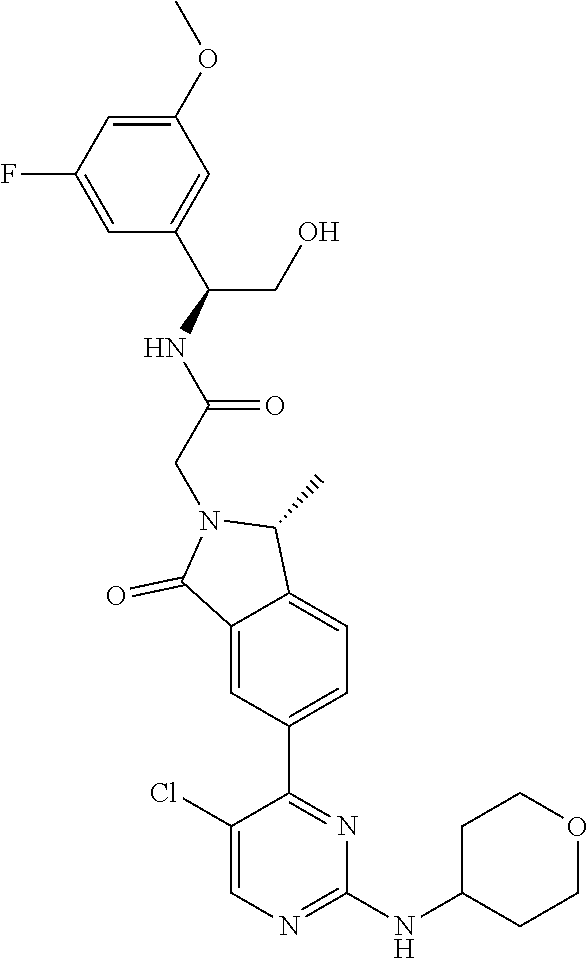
C1(OC)=CC(F)=CC(C(NC(CN2C(=O)C3=CC(C4=NC(NC5CCOCC5)=NC=C4Cl)=CC=C3C2C)=O)CO)=C1
